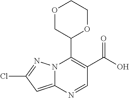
N12C(=CC(Cl)=N1)N=CC(C(O)=O)=C2C1OCCOC1
